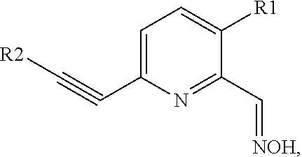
C1=C(C#C[R2])N=C(C=[NOH])C([R1])=C1
